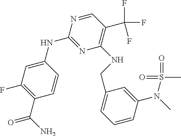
C1=C(NC2=NC(NCC3=CC=CC(N(S(C)(=O)=O)C)=C3)=C(C(F)(F)F)C=N2)C=CC(C(N)=O)=C1F
